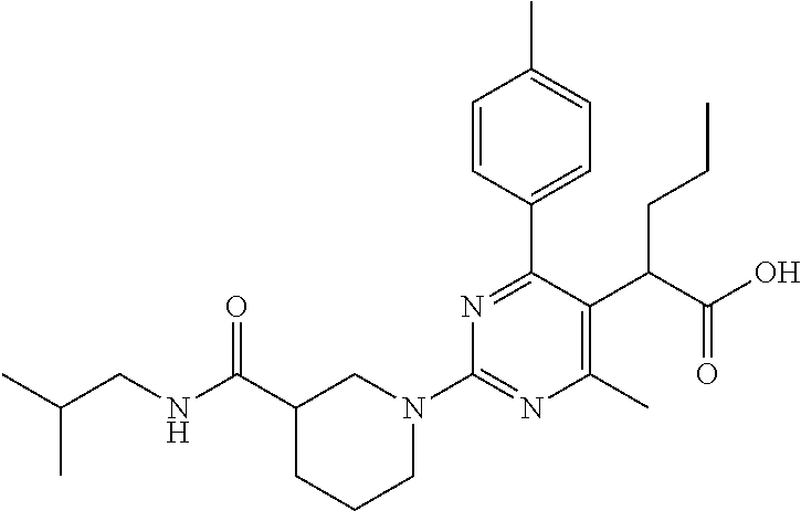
C1(C(NCC(C)C)=O)CCCN(C2=NC(C)=C(C(C(O)=O)CCC)C(C3=CC=C(C)C=C3)=N2)C1
